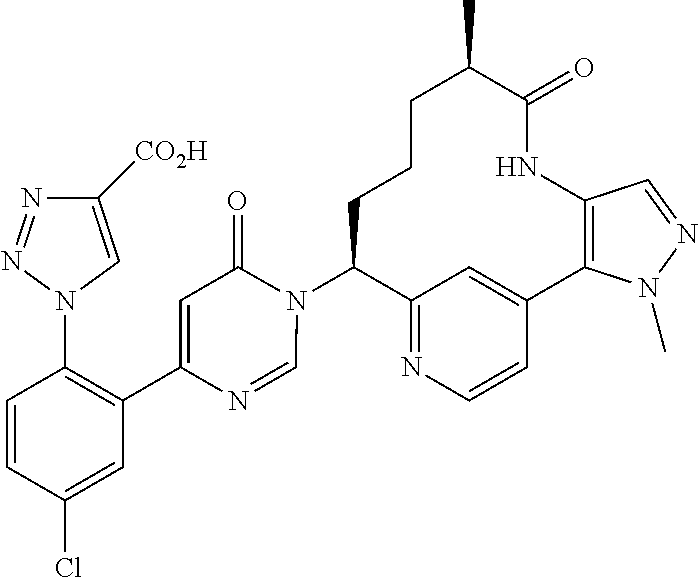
C12=NC=CC(=C1)C1=C(NC(=O)C(C)CCCC2N2C(=O)C=C(C3=C(N4C=C([CO2H])N=N4)C=CC(Cl)=C3)N=C2)C=NN1C
